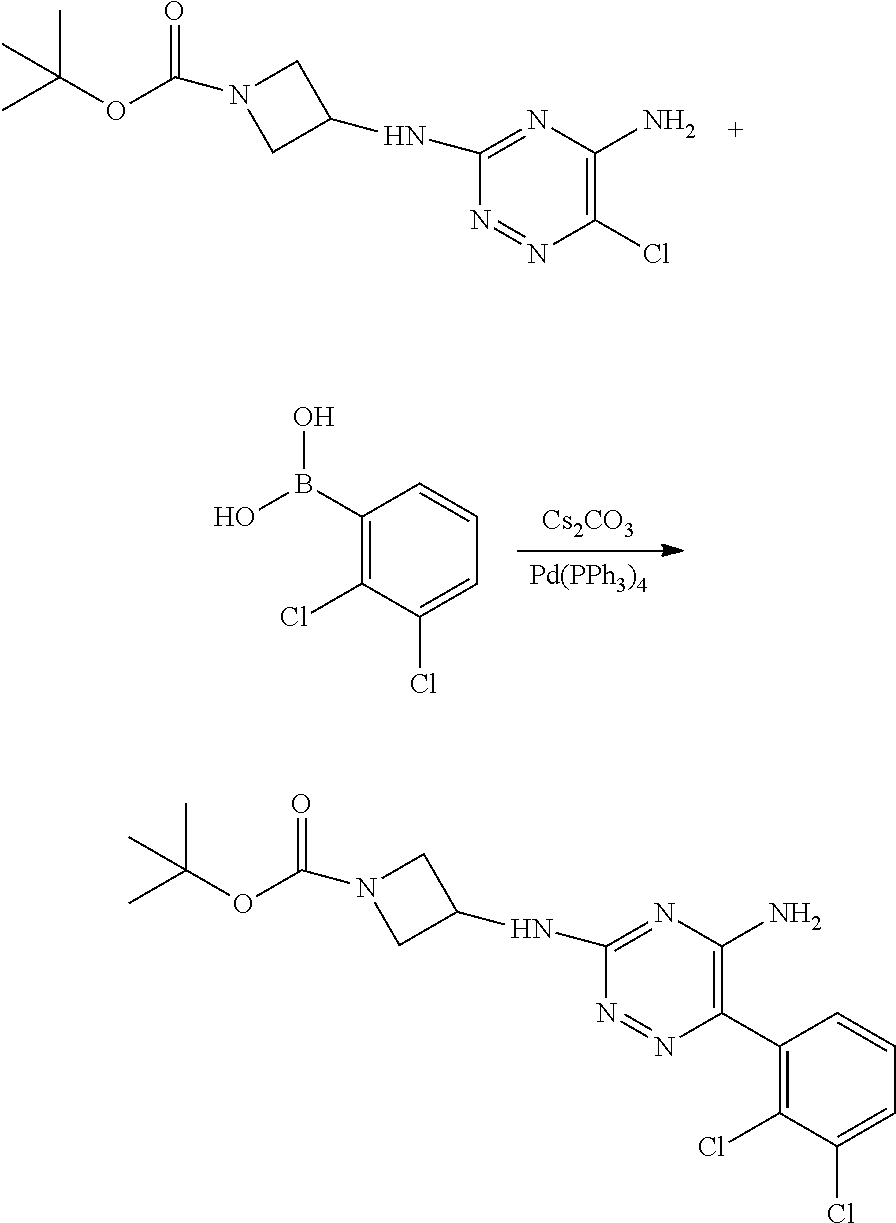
[Pd(PPh3)4].[Cs2CO3].C1(B(O)O)=C(Cl)C(Cl)=CC=C1.C1(NC2CN(C(OC(C)(C)C)=O)C2)=NC(N)=C(Cl)N=N1.C1(NC2CN(C(OC(C)(C)C)=O)C2)=NC(N)=C(C2=C(Cl)C(Cl)=CC=C2)N=N1
